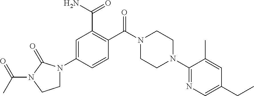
C1=C(N2CCN(C(C)=O)C2=O)C=CC(C(N2CCN(C3=NC=C(CC)C=C3C)CC2)=O)=C1C(N)=O
